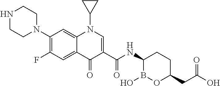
C1(C(NC2B(O)OC(CC(O)=O)CC2)=O)=CN(C2CC2)C2=CC(N3CCNCC3)=C(F)C=C2C1=O
